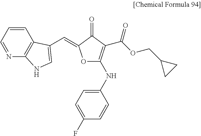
N1=CC=CC2=C1NC=C2C=C1OC(NC2=CC=C(F)C=C2)=C(C(OCC2CC2)=O)C1=O
